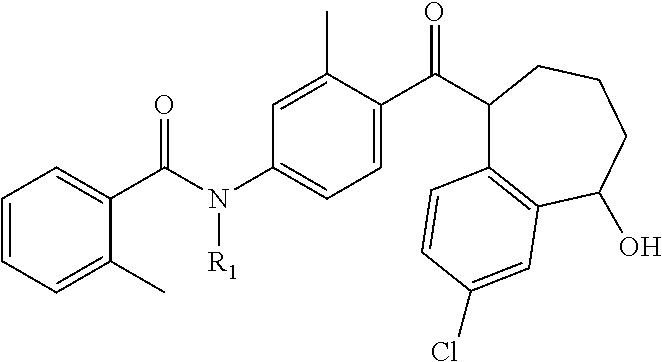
C1(C(=O)N([R1])C2=CC=C(C(C3C4=C(C(O)CCC3)C=C(Cl)C=C4)=O)C(C)=C2)=CC=CC=C1C
